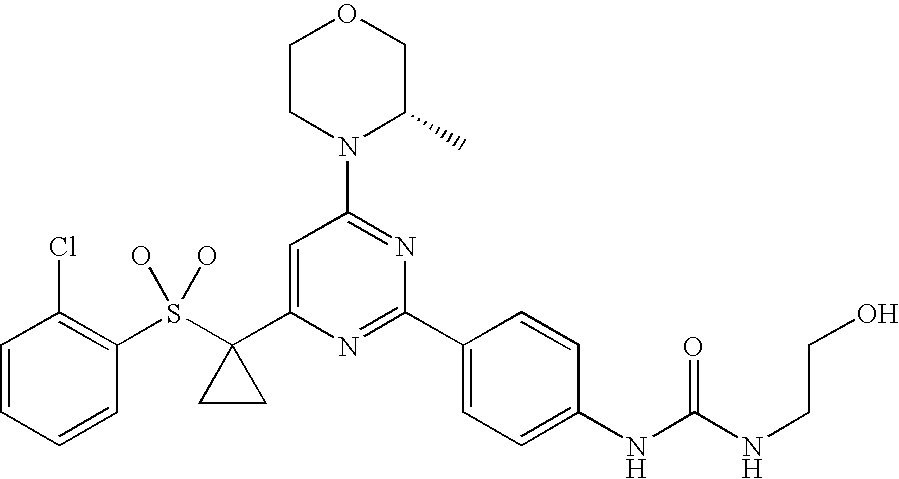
C1CN(C2=NC(C3=CC=C(NC(NCCO)=O)C=C3)=NC(C3(S(O)(O)C4=C(Cl)C=CC=C4)CC3)=C2)C(C)CO1
